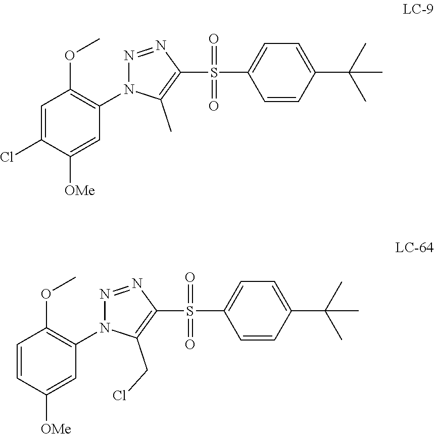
C1=C(Cl)C([OMe])=CC(N2N=NC(S(C3=CC=C(C(C)(C)C)C=C3)(=O)=O)=C2C)=C1OC.C1=CC([OMe])=CC(N2N=NC(S(C3=CC=C(C(C)(C)C)C=C3)(=O)=O)=C2CCl)=C1OC
